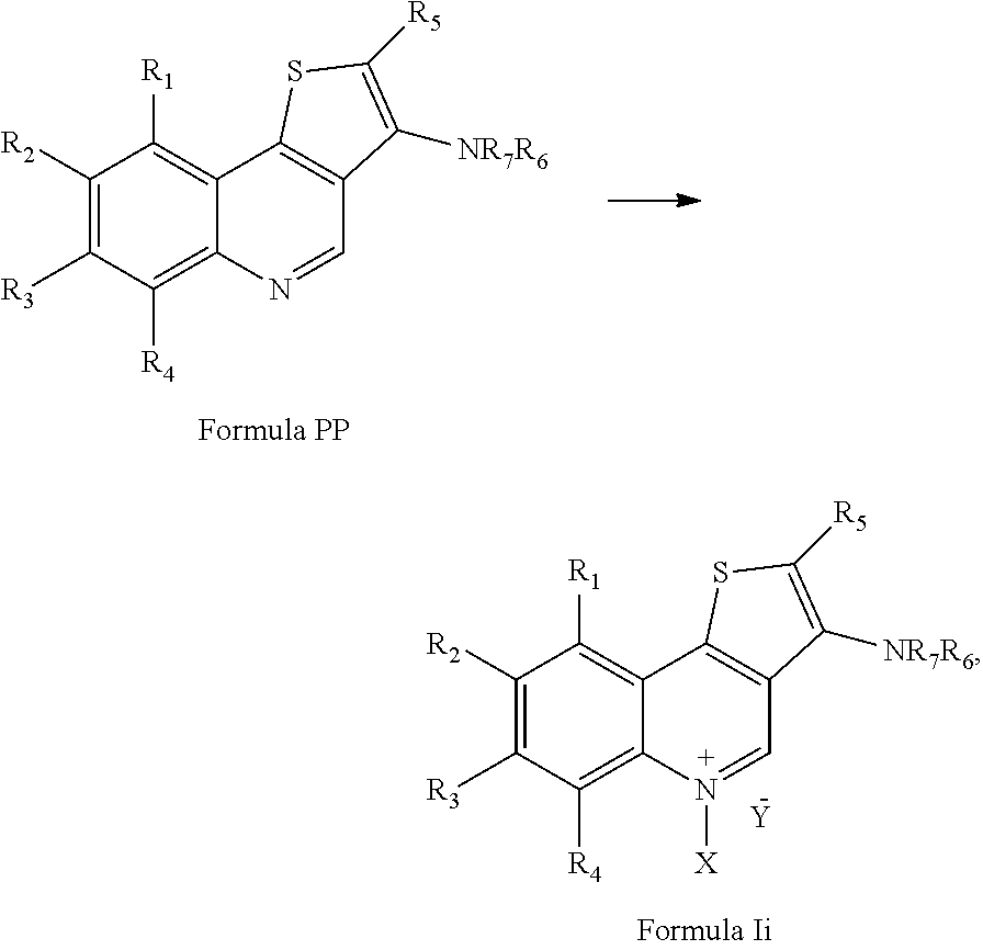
C1([R2])=C([R3])C([R4])=C2C(=C1[R1])C1=C(C=N2[X])C([NR7R6])=C([R5])S1.[Y].C1([R2])=C([R3])C([R4])=C2C(=C1[R1])C1=C(C=N2)C([NR7R6])=C([R5])S1
